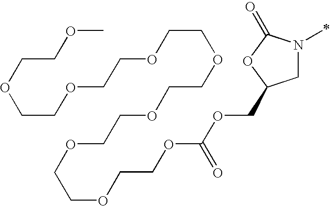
C1N(C)C(=O)OC1COC(OCCOCCOCCOCCOCCOCCOCCOCCOC)=O
